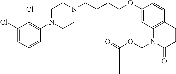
C1(Cl)=CC=CC(N2CCN(CCCCOC3=CC4=C(C=C3)CCC(=O)N4COC(=O)C(C)(C)C)CC2)=C1Cl
